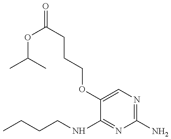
C(COC1=CN=C(N)N=C1NCCCC)CC(=O)OC(C)C
